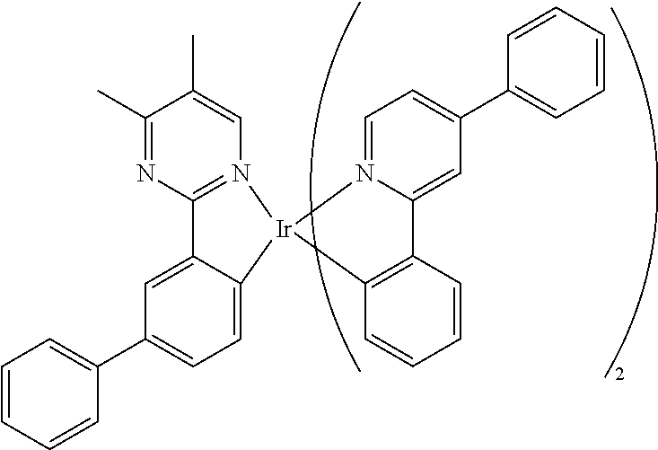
C1=CC=CC(C2=CC=C3C(=C2)C2=N(C=C(C)C(C)=N2)[Ir]32N3=CC=C(C4=CC=CC=C4)C=C3C3=C2C=CC=C3)=C1
